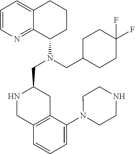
C1=CN=C2C(=C1)CCCC2N(CC1NCC2=C(C1)C(N1CCNCC1)=CC=C2)CC1CCC(F)(F)CC1
